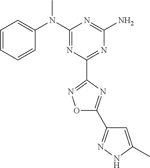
C1=CC=CC(N(C2=NC(C3=NOC(C4=NNC(C)=C4)=N3)=NC(N)=N2)C)=C1
